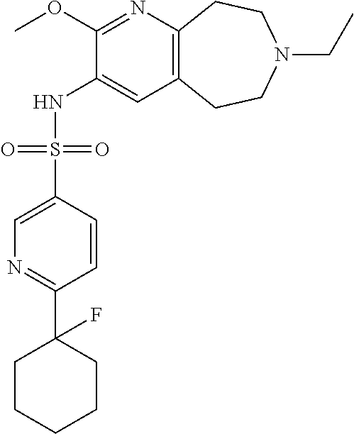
C1(OC)=NC2=C(C=C1NS(C1=CN=C(C3(F)CCCCC3)C=C1)(=O)=O)CCN(CC)CC2
